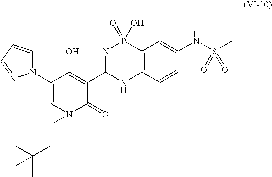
C1(N2C=CC=N2)=CN(CCC(C)(C)C)C(=O)C(C2=NP(=O)(O)C3=C(N2)C=CC(NS(=O)(=O)C)=C3)=C1O
